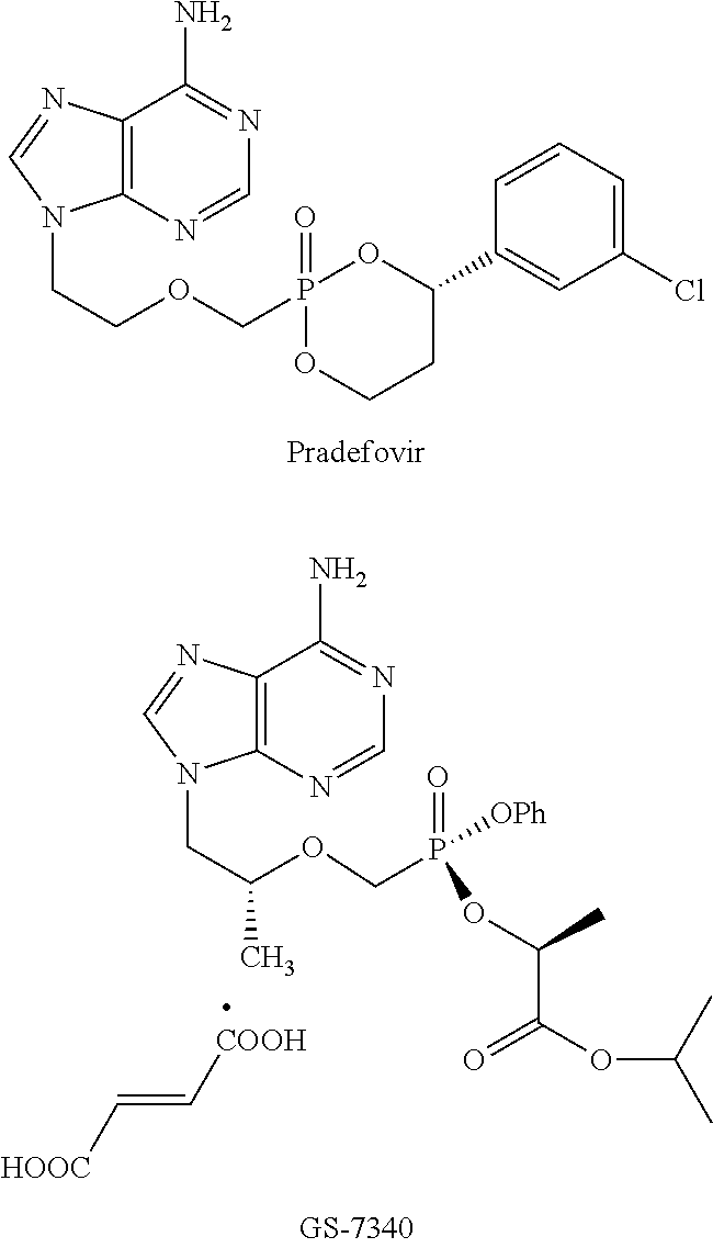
C12=C(N=CN=C1N)N(CCOCP1(=O)OCCC(C3=CC(Cl)=CC=C3)O1)C=N2.C12=C(N=CN=C1N)N(CC(C)OCP(=O)([OPh])OC(C(OC(C)C)=O)C)C=N2.C(=C[COOH])[HOOC]
